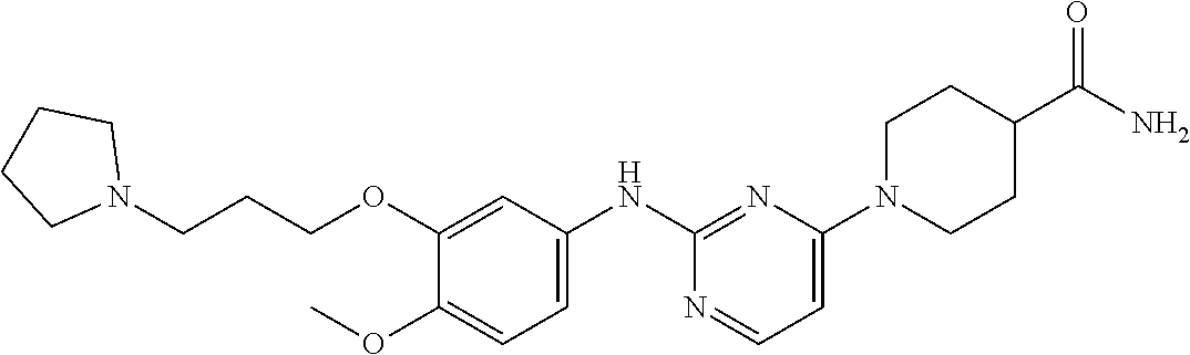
C1(N2CCC(C(N)=O)CC2)=CC=NC(NC2=CC=C(OC)C(OCCCN3CCCC3)=C2)=N1
